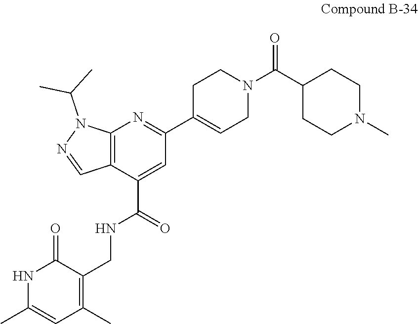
N1C(C)=CC(C)=C(CNC(C2=CC(C3=CCN(C(C4CCN(C)CC4)=O)CC3)=NC3=C2C=NN3C(C)C)=O)C1=O
